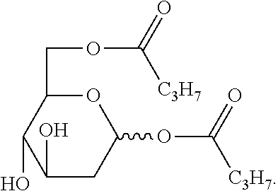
O1C(COC([C3H7])=O)C(O)C(O)CC1OC([C3H7])=O
